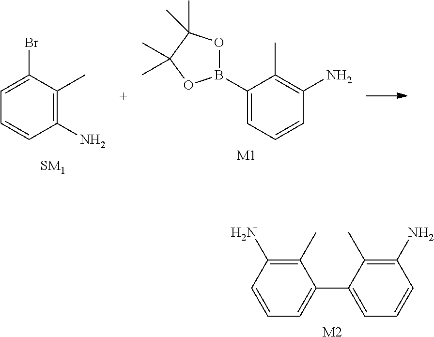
C1=C(Br)C(C)=C(N)C=C1.C1(B2OC(C)(C)C(C)(C)O2)=CC=CC(N)=C1C.[M1].NC1=C(C)C(C2=CC=CC(N)=C2C)=CC=C1.[M2]
